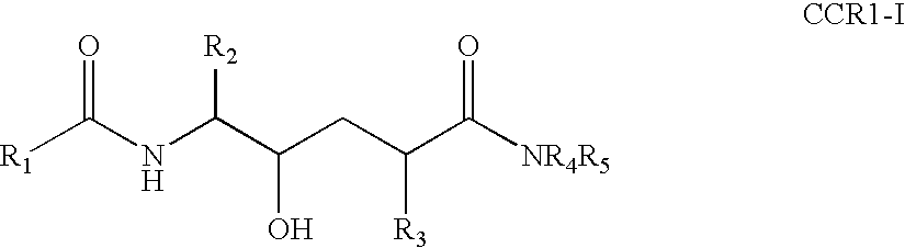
O=C(NC(C(CC(C([NR4R5])=O)[R3])O)[R2])[R1]
